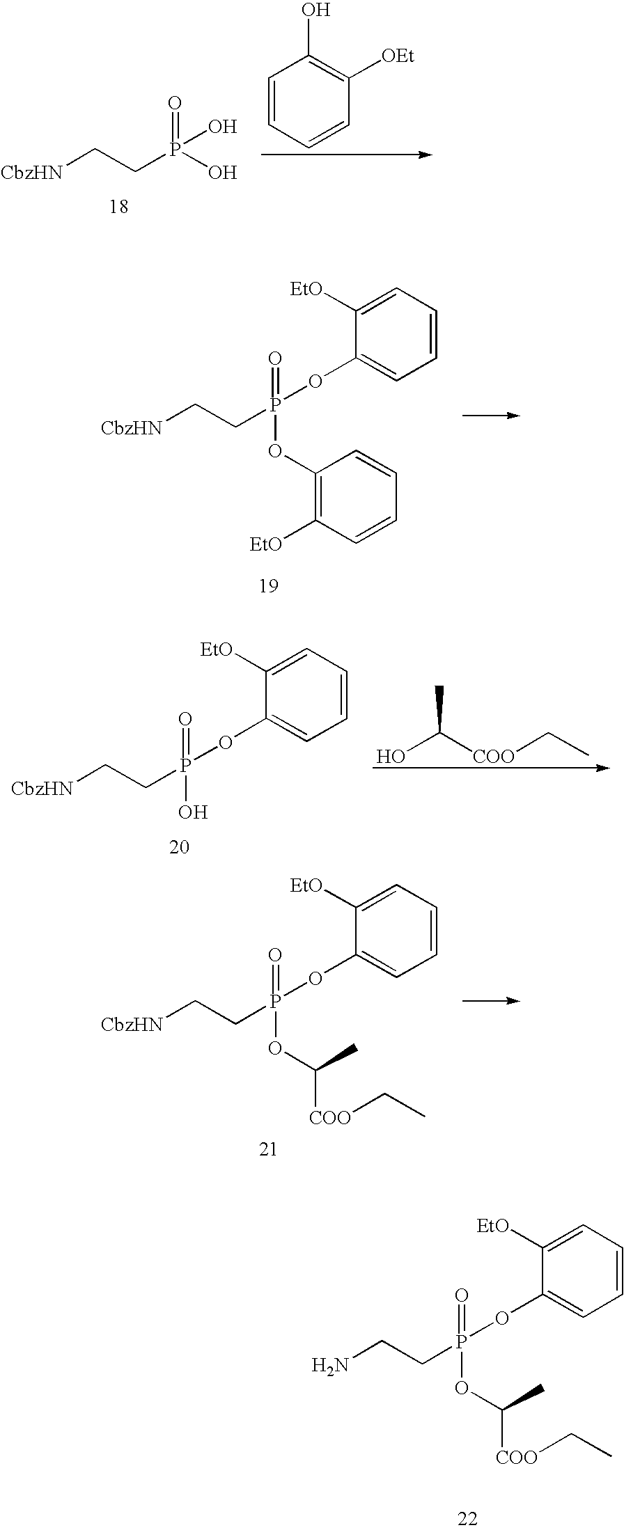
NCCP(=O)(OC([COO]CC)C)OC1=CC=CC=C1[EtO].C1=CC=CC([OEt])=C1O.[CbzHN]CCP(=O)(O)O.[CbzHN]CCP(=O)(OC1=C([EtO])C=CC=C1)OC1=CC=CC=C1[EtO].OC([COO]CC)C.[CbzHN]CCP(=O)(O)OC1=CC=CC=C1[EtO].[CbzHN]CCP(=O)(OC([COO]CC)C)OC1=CC=CC=C1[EtO]
